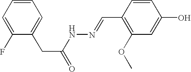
C1(F)=CC=CC=C1CC(=O)NN=CC1=C(OC)C=C(O)C=C1
